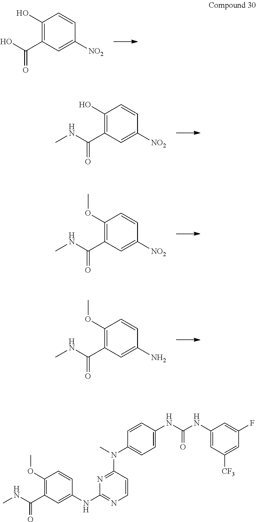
C1(O)=C(C(O)=O)C=C([NO2])C=C1.C1(O)=C(C(NC)=O)C=C([NO2])C=C1.C1(OC)=C(C(NC)=O)C=C([NO2])C=C1.C1(OC)=C(C(NC)=O)C=C(N)C=C1.C1(OC)=C(C(NC)=O)C=C(NC2=NC=CC(N(C)C3=CC=C(NC(NC4=CC([CF3])=CC(F)=C4)=O)C=C3)=N2)C=C1
